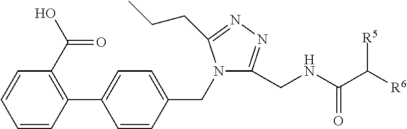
C1=CC(C2=CC=C(CN3C(CNC(C([R6])[R5])=O)=NN=C3CCC)C=C2)=C(C(O)=O)C=C1
